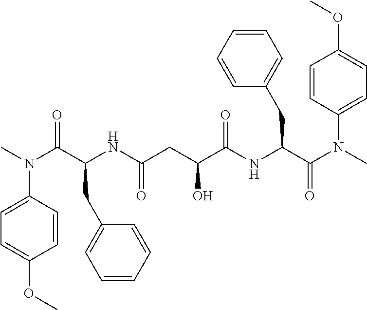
C1=C(N(C)C(C(NC(=O)CC(C(NC(C(N(C)C2=CC=C(OC)C=C2)=O)CC2=CC=CC=C2)=O)O)CC2=CC=CC=C2)=O)C=CC(OC)=C1
